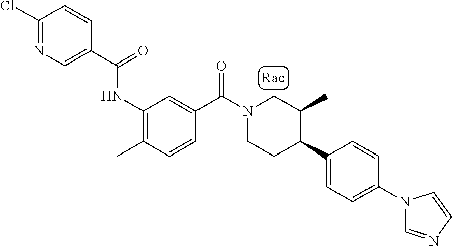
ClC1=NC=C(C(=O)NC2=C(C)C=CC(C(N3CCC(C4=CC=C(N5C=NC=C5)C=C4)C(C)C3)=O)=C2)C=C1
